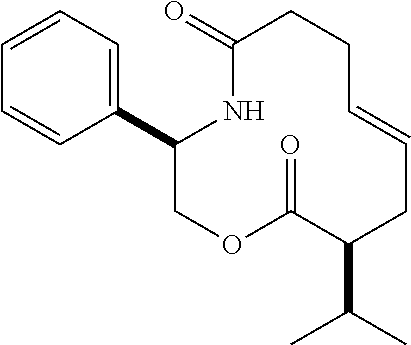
C1(C2=CC=CC=C2)COC(=O)C(C(C)C)CC=CCCC(=O)N1
